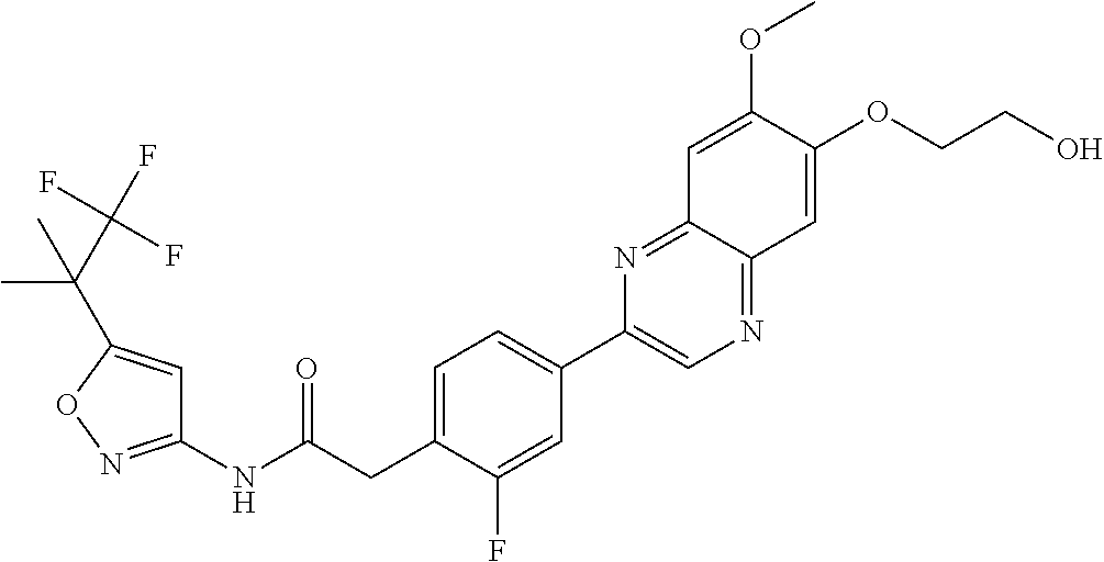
C1(NC(CC2=CC=C(C3=CN=C4C(=N3)C=C(OC)C(OCCO)=C4)C=C2F)=O)=NOC(C(C(F)(F)F)(C)C)=C1
